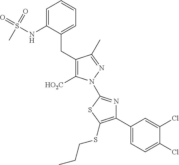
C1=C(NS(=O)(=O)C)C(CC2=C([HO2C])N(C3=NC(C4=CC=C(Cl)C(Cl)=C4)=C(SCCC)S3)N=C2C)=CC=C1
